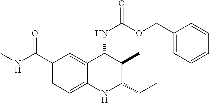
C1(C(=O)NC)=CC=C2C(=C1)C(NC(=O)OCC1=CC=CC=C1)C(C)C(CC)N2
